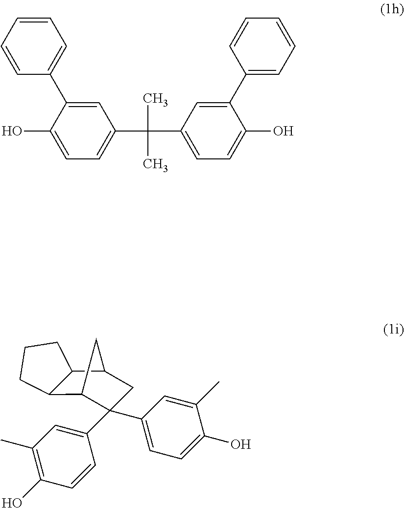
C1=C(C2=CC=CC=C2)C(O)=CC=C1C(C)(C)C1=CC=C(O)C(C2=CC=CC=C2)=C1.C12C3C(C4=CC=C(O)C(C)=C4)(C4=CC(C)=C(O)C=C4)CC(C1CCC2)C3
